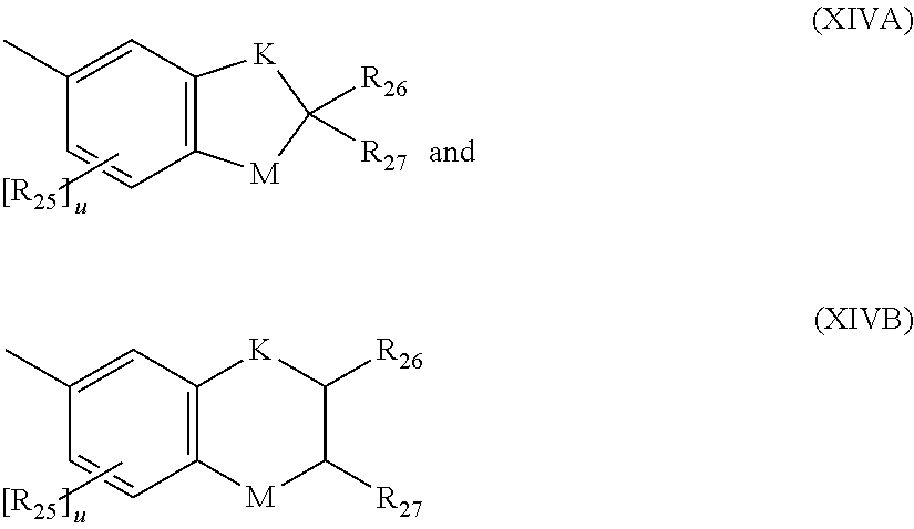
C12=C(C=C(C)C=C1)[K]C([R26])([R27])[M]2.[[R25]C.C12=C(C=C(C)C=C1)[K]C([R26])C([R27])[M]2.[[R25]C
